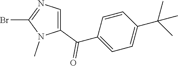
BrC1=NC=C(C(C2=CC=C(C(C)(C)C)C=C2)=O)N1C
